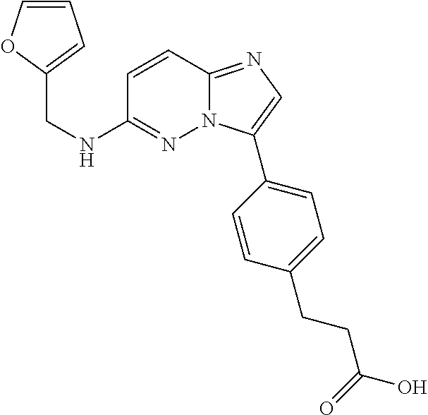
C1(CNC2=NN3C(=NC=C3C3=CC=C(CCC(O)=O)C=C3)C=C2)=CC=CO1
